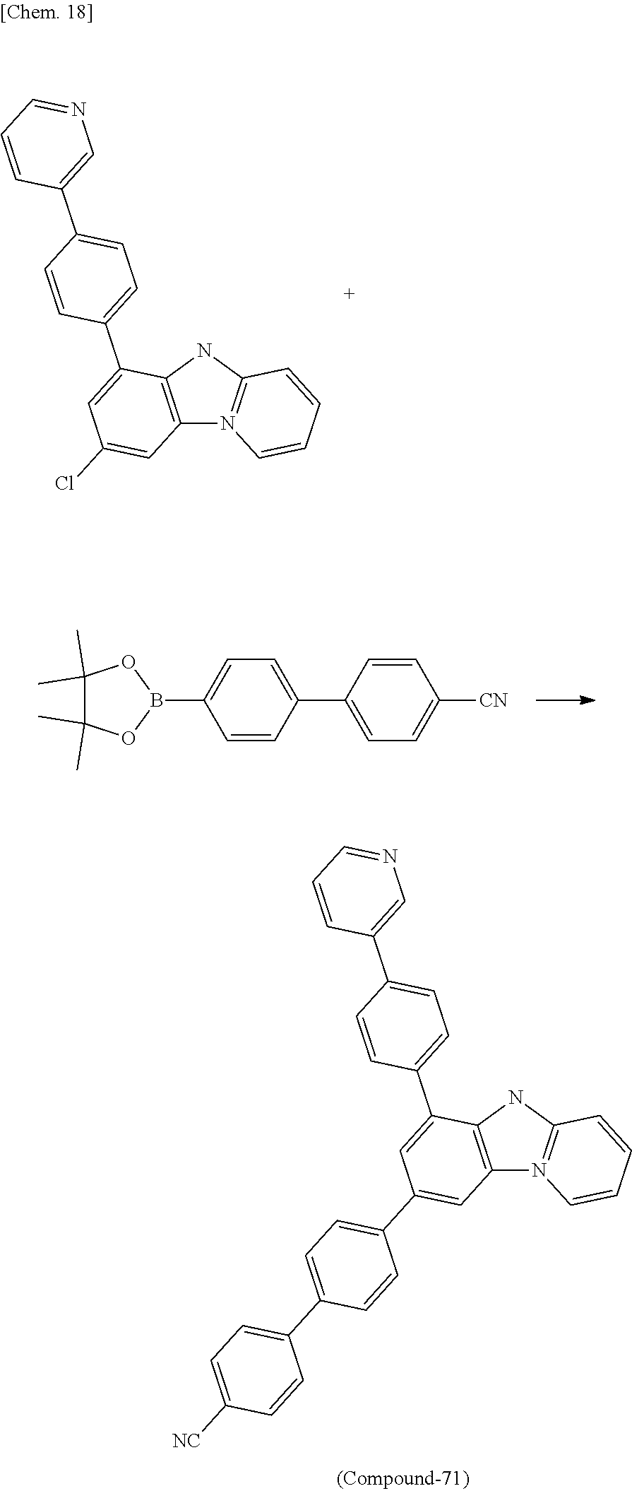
C12=C(NC3=N1C=CC=C3)C(C1=CC=C(C3=CN=CC=C3)C=C1)=CC(Cl)=C2.C1=CC(C2=CC=C(B3OC(C)(C)C(C)(C)O3)C=C2)=CC=C1[CN].C12=C(NC3=N1C=CC=C3)C(C1=CC=C(C3=CN=CC=C3)C=C1)=CC(C1=CC=C(C3=CC=C([NC])C=C3)C=C1)=C2
